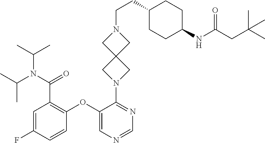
C1=C(F)C=CC(OC2=CN=CN=C2N2CC3(C2)CN(CCC2CCC(NC(CC(C)(C)C)=O)CC2)C3)=C1C(=O)N(C(C)C)C(C)C
